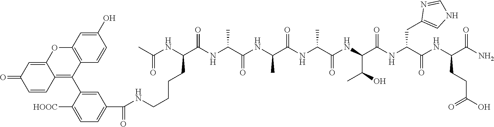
NC(C(NC(C(NC(C(NC(C(NC(C(NC(C(NC(C(NC(C)=O)CCCCNC(C1=CC=C([HOOC])C(C2=C3C(=CC(=O)C=C3)OC3=C2C=CC(O)=C3)=C1)=O)=O)C)=O)C)=O)C)=O)C(C)O)=O)CC1=CNC=N1)=O)CCC(O)=O)=O
